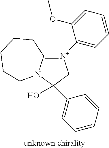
C12=[N+](C3=CC=CC=C3OC)CC(O)(C3=CC=CC=C3)N1CCCCC2
